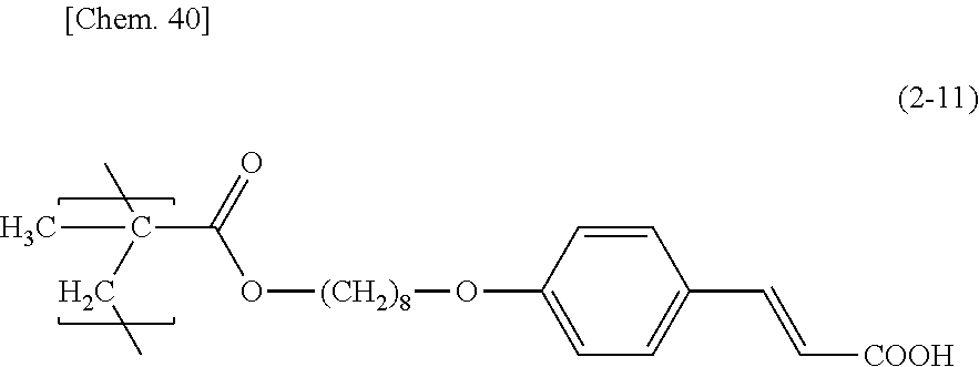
CC(C)(CC)C(=O)O[(CH2)8]OC1=CC=C(C=C[COOH])C=C1
